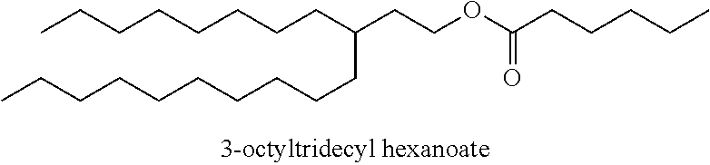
CCCCCCCCC(CCOC(CCCCC)=O)CCCCCCCCCC
